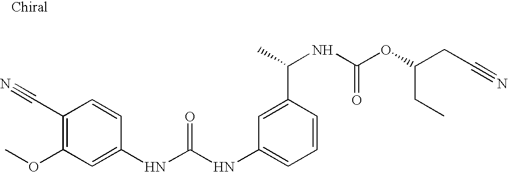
C(C1=C(OC)C=C(NC(NC2=CC=CC(C(NC(OC(CC)CC#N)=O)C)=C2)=O)C=C1)#N
